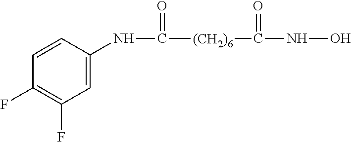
C1=CC(NC(=O)[(CH2)6]C(NO)=O)=CC(F)=C1F
